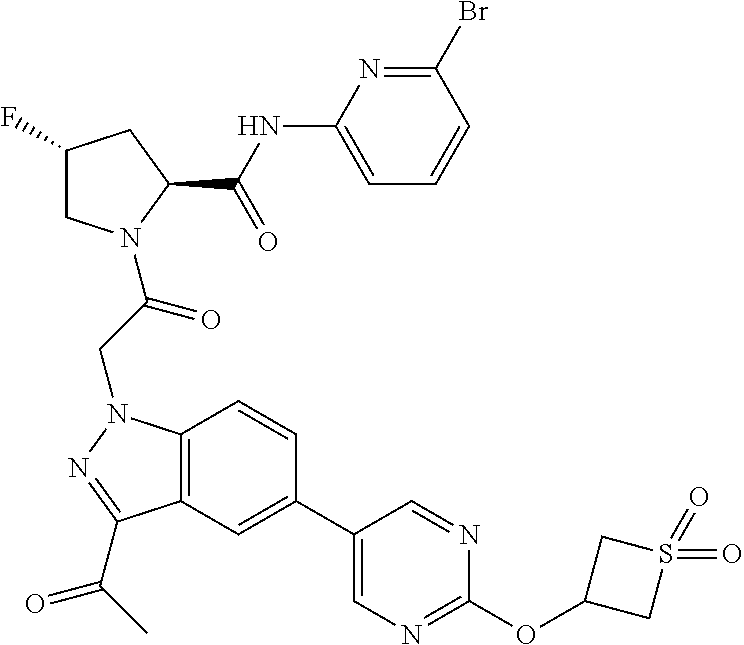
C12=C(N(CC(=O)N3CC(F)CC3C(NC3=CC=CC(Br)=N3)=O)N=C1C(=O)C)C=CC(C1=CN=C(OC3CS(=O)(=O)C3)N=C1)=C2
